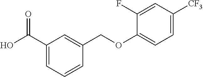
OC(C1=CC=CC(COC2=CC=C([CF3])C=C2F)=C1)=O
